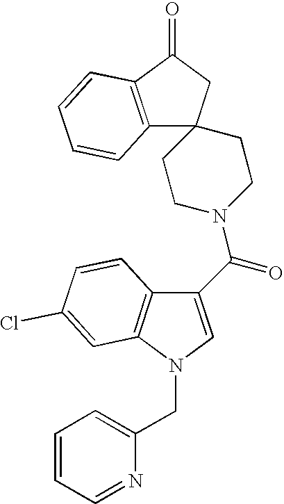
C12=C(C(=O)CC13CCN(C(C1=CN(CC4=CC=CC=N4)C4=C1C=CC(Cl)=C4)=O)CC3)C=CC=C2
